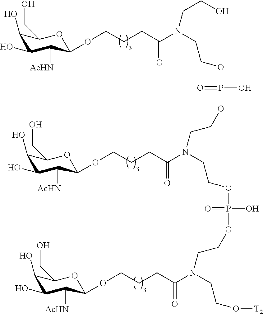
C1(O)C(O)C([AcHN])C(OCCCC(N(CCOP(O)(=O)OCCN(C(CCCOC2C([AcHN])C(O)C(O)C(CO)O2)=O)CCOP(O)(=O)OCCN(C(CCCOC2C([AcHN])C(O)C(O)C(CO)O2)=O)CCO[T2])CCO)=O)OC1CO
